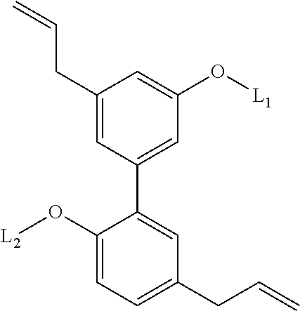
C1(CC=C)=CC(C2=CC(CC=C)=CC=C2O[L2])=CC(O[L1])=C1
